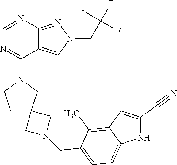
N1(CC2=CC=C3C(=C2C)C=C(C#N)N3)CC2(C1)CCN(C1=NC=NC3=NN(CC(F)(F)F)C=C13)C2
